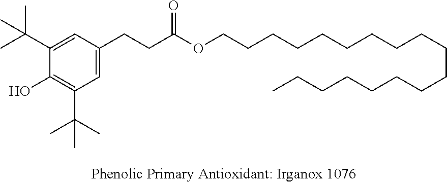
C1=C(C(C)(C)C)C(O)=C(C(C)(C)C)C=C1CCC(OCCCCCCCCCCCCCCCCCC)=O
